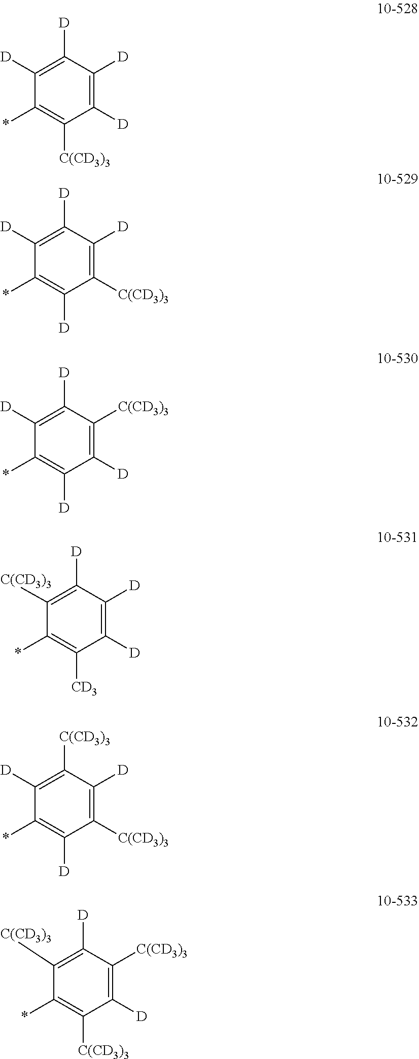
C1([D])=C([C(CD3)3])C([D])=C([C(CD3)3])C([D])=C1*.C1([C(CD3)3])=C([D])C([C(CD3)3])=C([D])C([C(CD3)3])=C1*.C1([D])=C([D])C([D])=C([D])C([C(CD3)3])=C1*.C1([D])=C([D])C([D])=C([C(CD3)3])C([D])=C1*.C1([D])=C([D])C([C(CD3)3])=C([D])C([D])=C1*.C1([C(CD3)3])=C([D])C([D])=C([D])C([CD3])=C1*
